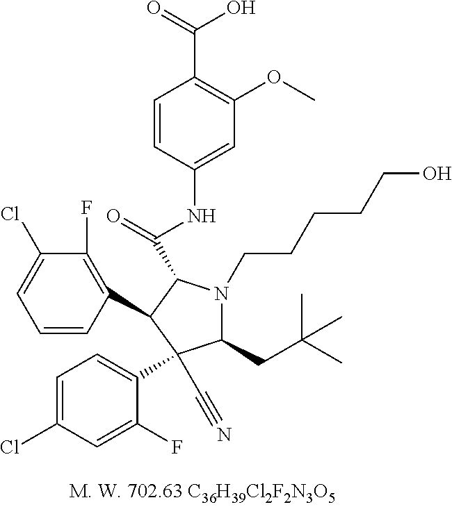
C1=CC(C2C(C(=O)NC3=CC(OC)=C(C(=O)O)C=C3)N(CCCCCO)C(CC(C)(C)C)C2(C#N)C2=CC=C(Cl)C=C2F)=C(F)C(Cl)=C1
